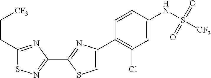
C1(C2=NC(C3=C(Cl)C=C(NS([CF3])(=O)=O)C=C3)=CS2)=NSC(CC[CF3])=N1
